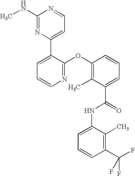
N1=C(OC2=C(C)C(C(=O)NC3=CC=CC(C(F)(F)F)=C3C)=CC=C2)C(C2=CC=NC(NC)=N2)=CC=C1
